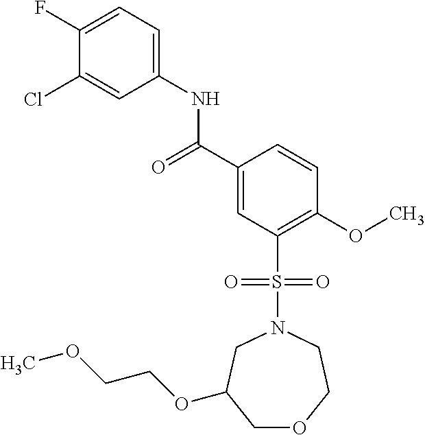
C(C1=CC(S(N2CCOCC(OCCOC)C2)(=O)=O)=C(OC)C=C1)(=O)NC1=CC=C(F)C(Cl)=C1
